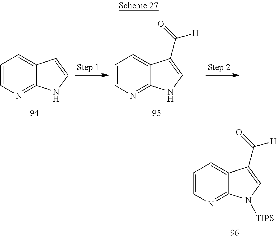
C1=CN=C2C(=C1)C=CN2.C1=CN=C2C(=C1)C(C(=O)[H])=CN2.C1=CN=C2C(=C1)C(C(=O)[H])=CN2[TIPS]
